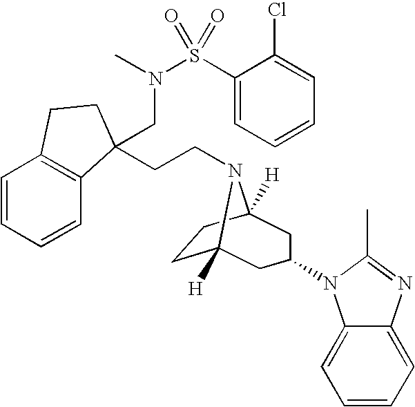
C1=CC=CC2=C1CCC2(CCN1C2([H])CCC1([H])CC(N1C3=CC=CC=C3N=C1C)C2)CN(S(C1=CC=CC=C1Cl)(=O)=O)C
